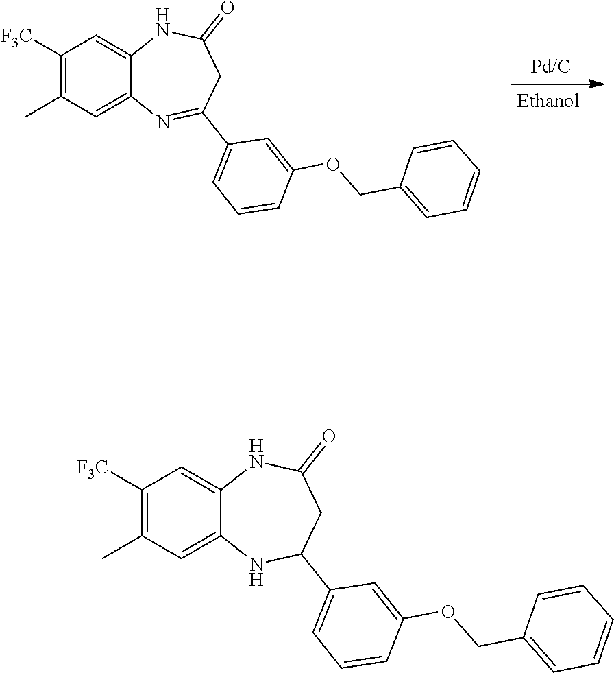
C1([F3C])=C(C)C=C2C(=C1)NC(=O)CC(C1=CC=CC(OCC3=CC=CC=C3)=C1)=N2.C1([F3C])=C(C)C=C2C(=C1)NC(=O)CC(C1=CC=CC(OCC3=CC=CC=C3)=C1)N2
